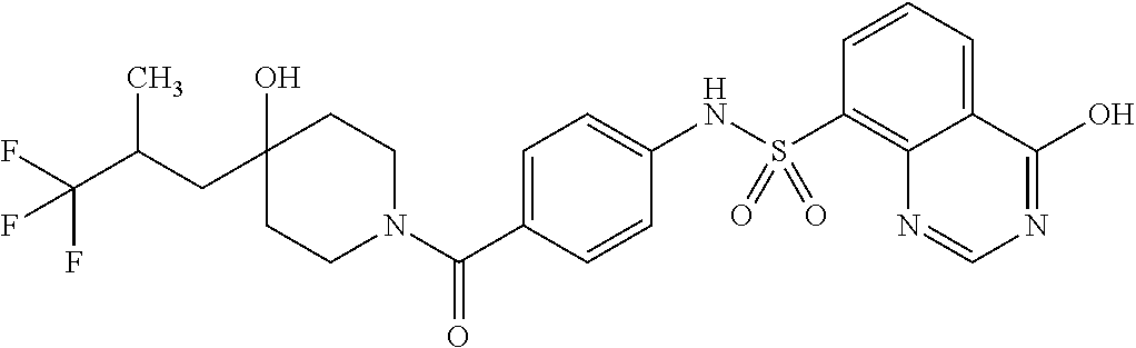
C1CN(C(C2=CC=C(NS(C3=C4C(=CC=C3)C(O)=NC=N4)(=O)=O)C=C2)=O)CCC1(O)CC(C(F)(F)F)C
